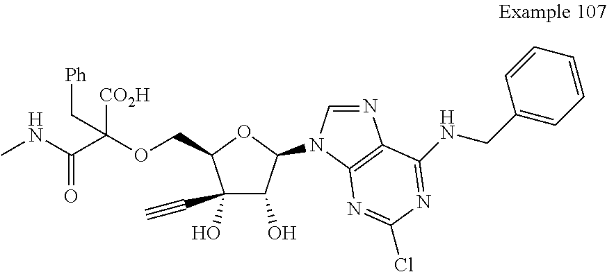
C1(C#C)(O)C(O)C(N2C=NC3=C2N=C(Cl)N=C3NCC2=CC=CC=C2)OC1COC([CO2H])(C[Ph])C(NC)=O
